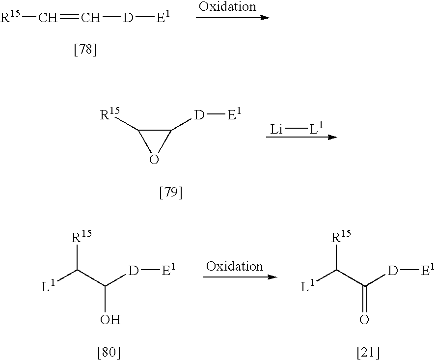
[R15]C=C[D][E1].[Li][L1].C1([D][E1])C([R15])O1.C([D][E1])(C([L1])[R15])O.C([D][E1])(C([L1])[R15])=O
